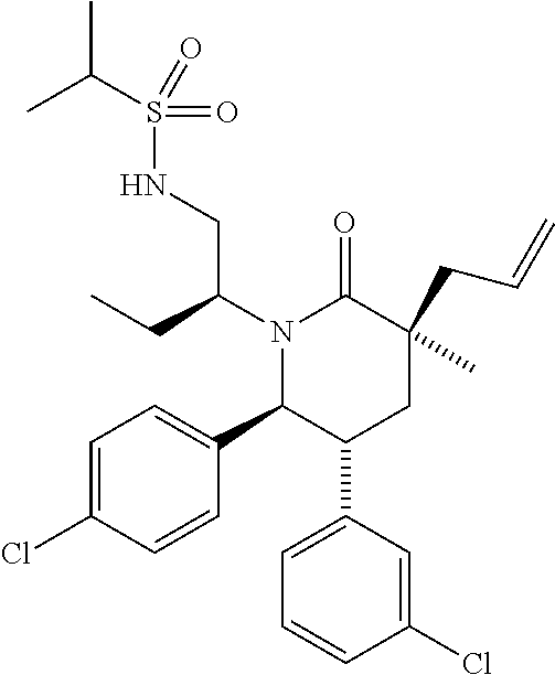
N1(C(CC)CNS(=O)(C(C)C)=O)C(C2=CC=C(Cl)C=C2)C(C2=CC=CC(Cl)=C2)CC(CC=C)(C)C1=O
